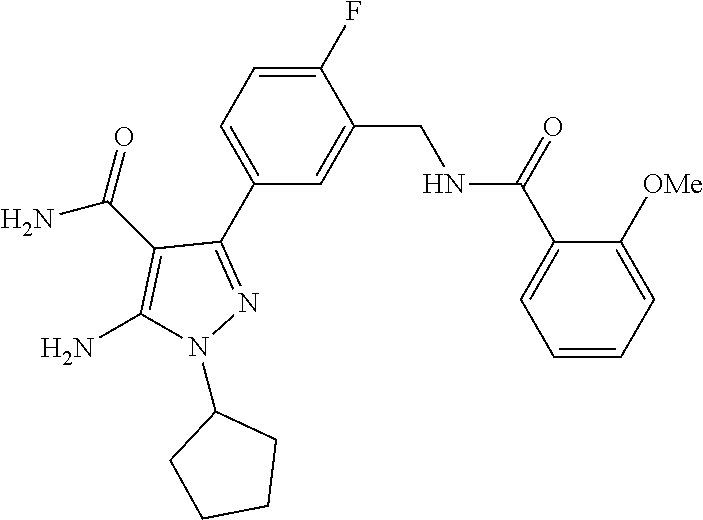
C1=C(C2=NN(C3CCCC3)C(N)=C2C(=O)N)C=C(CNC(C2=CC=CC=C2[OMe])=O)C(F)=C1
